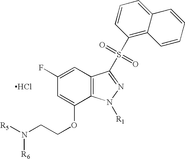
Cl.C1=C(F)C=C(OCCN([R5])[R6])C2=C1C(S(=O)(=O)C1=C3C(=CC=C1)C=CC=C3)=NN2[R1]
